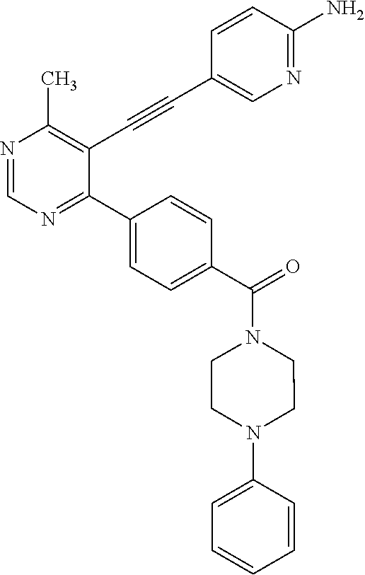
N1=CN=C(C2=CC=C(C(N3CCN(C4=CC=CC=C4)CC3)=O)C=C2)C(C#CC2=CN=C(N)C=C2)=C1C
